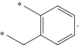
CC1=C(CC)C=CC=C1
